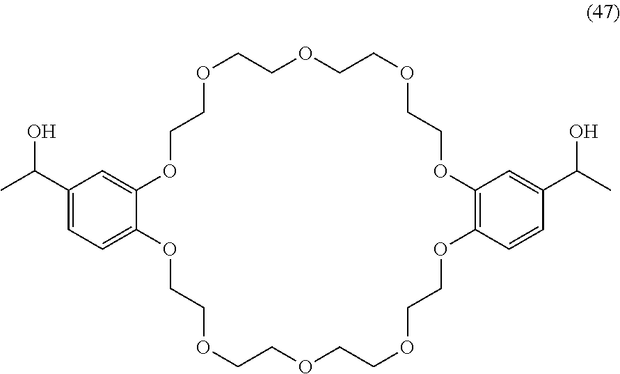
C1(C(C)O)=CC=C2C(=C1)OCCOCCOCCOCCOC1=C(OCCOCCOCCOCCO2)C=CC(C(C)O)=C1
